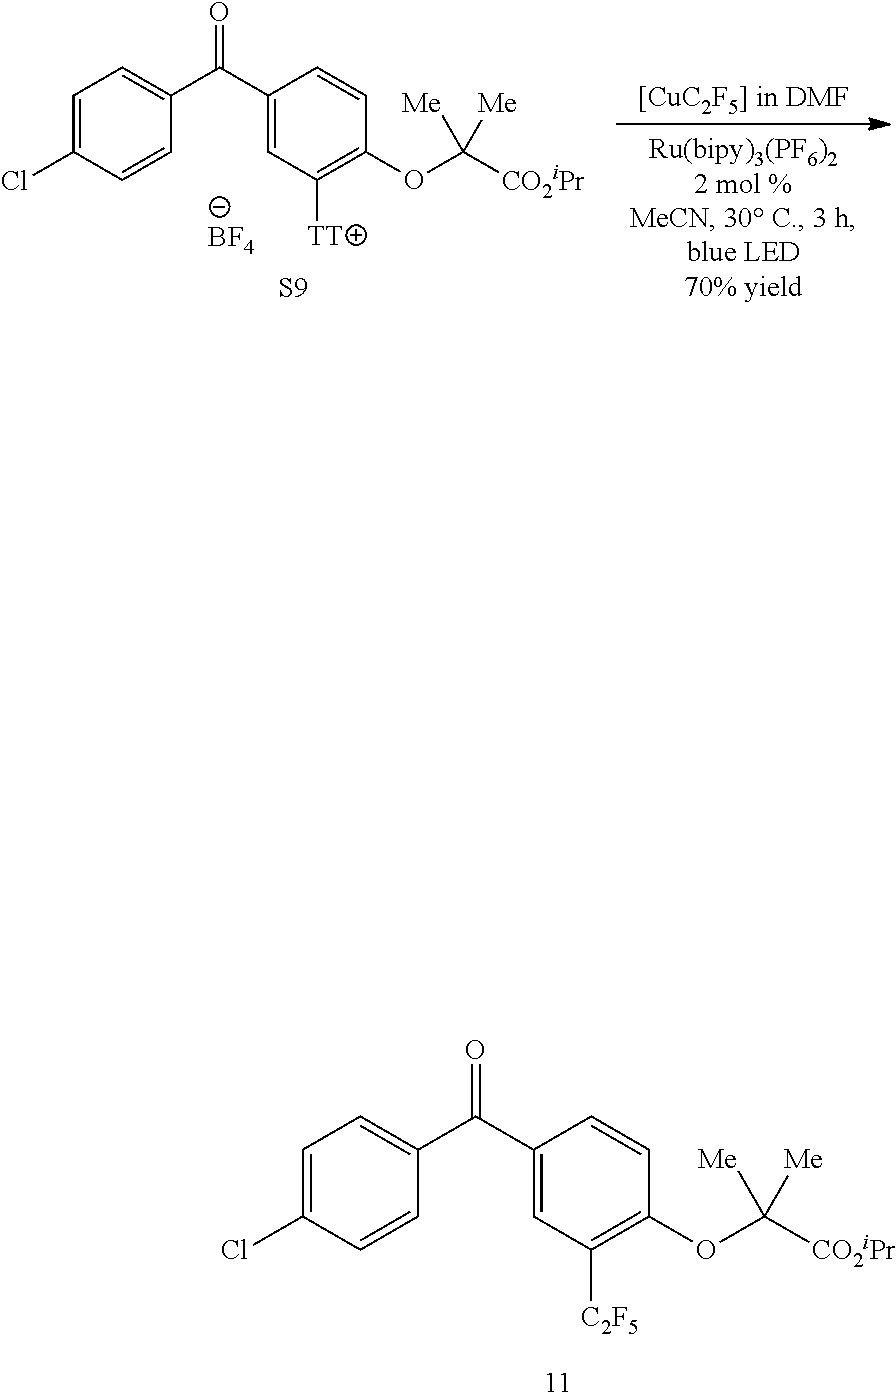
C1=C(C(=O)C2=CC([TT])=C(OC([Me])([Me])[CO2iPr])C=C2)C=CC(Cl)=C1.[BF4].[S9].C1=C(C(=O)C2=CC([C2F5])=C(OC([Me])([Me])[CO2iPr])C=C2)C=CC(Cl)=C1
